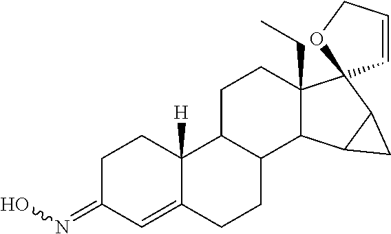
C1C(=NO)C=C2C([H])(C1)C1C(CC2)C2C(CC)(CC1)C1(C3C2C3)C=CCO1
